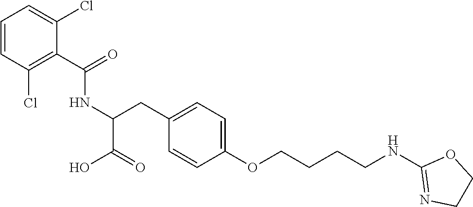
C(C1=C(Cl)C=CC=C1Cl)(=O)NC(CC1=CC=C(OCCCCNC2=NCCO2)C=C1)C(O)=O
